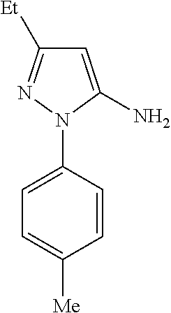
C1=CC(N2N=C([Et])C=C2N)=CC=C1[Me]
